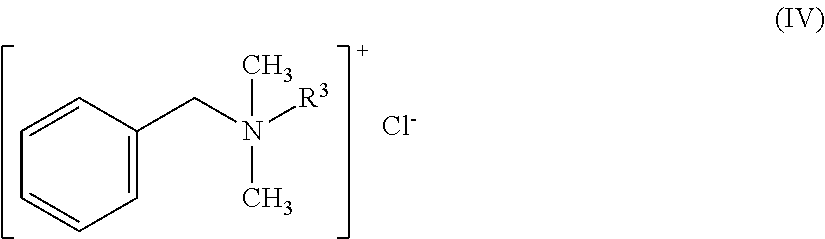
[Cl-].C1=CC(CN([R3])(C)C)=CC=C1
